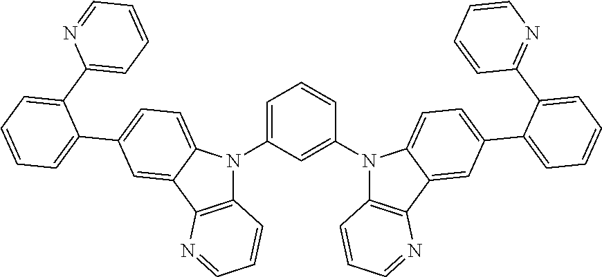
C1=C(N2C3=C(C4=CC(C5=CC=CC=C5C5=CC=CC=N5)=CC=C24)N=CC=C3)C=C(N2C3=C(C4=CC(C5=CC=CC=C5C5=NC=CC=C5)=CC=C24)N=CC=C3)C=C1
